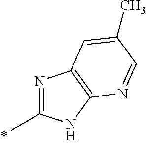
N1=C(C)NC2=C1C=C(C)C=N2
